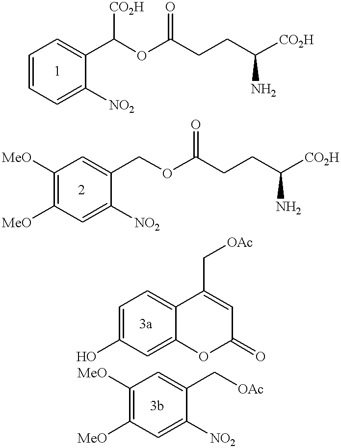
C1=CC=C([NO2])C(C(OC(CCC([CO2H])N)=O)[CO2H])=C1.C1([MeO])=C([MeO])C=C([NO2])C(COC(CCC([CO2H])N)=O)=C1.C1=C(O)C=C2C(=C1)C(C[OAc])=CC(=O)O2.C1([MeO])=C([MeO])C=C([NO2])C(C[OAc])=C1
